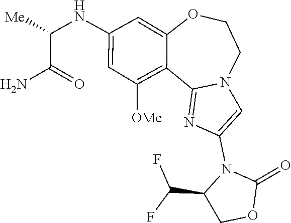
C1(=O)OCC(C(F)F)N1C1=CN2C(=N1)C1=C([OMe])C=C(NC(C(N)=O)[Me])C=C1OCC2
